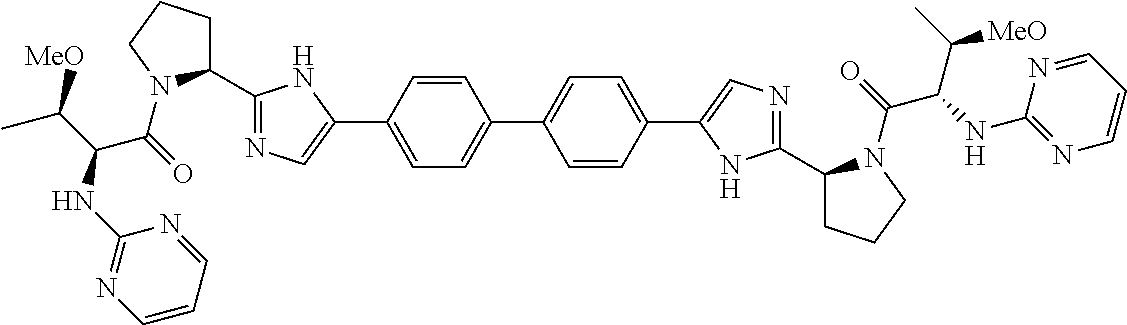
C1(C2=NC=C(C3=CC=C(C4=CC=C(C5=CN=C(C6CCCN6C(C(NC6=NC=CC=N6)C(C)[MeO])=O)N5)C=C4)C=C3)N2)CCCN1C(=O)C(NC1=NC=CC=N1)C(C)[MeO]
